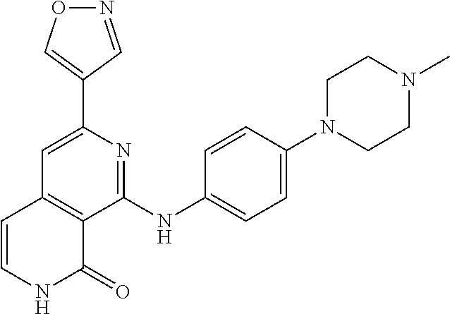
C1(C2=CON=C2)=CC2=C(C(NC3=CC=C(N4CCN(C)CC4)C=C3)=N1)C(=O)NC=C2
